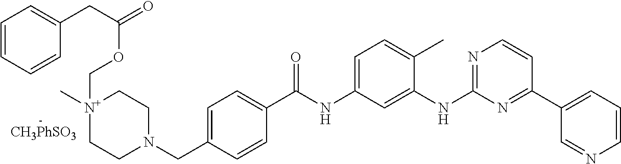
C1=CC=CC(CC(=O)OC[N+]2(C)CCN(CC3=CC=C(C(NC4=CC=C(C)C(NC5=NC=CC(C6=CC=CN=C6)=N5)=C4)=O)C=C3)CC2)=C1.[CH3PhSO3]
